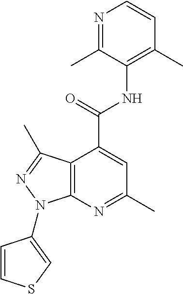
N1=C(C)C(NC(=O)C2=CC(C)=NC3=C2C(C)=NN3C2=CSC=C2)=C(C)C=C1
